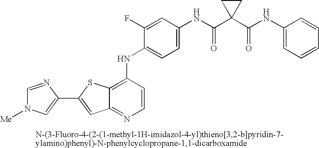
C12=C(NC3=CC=C(NC(=O)C4(C(NC5=CC=CC=C5)=O)CC4)C=C3F)C=CN=C1C=C(C1=CN([Me])C=N1)S2
